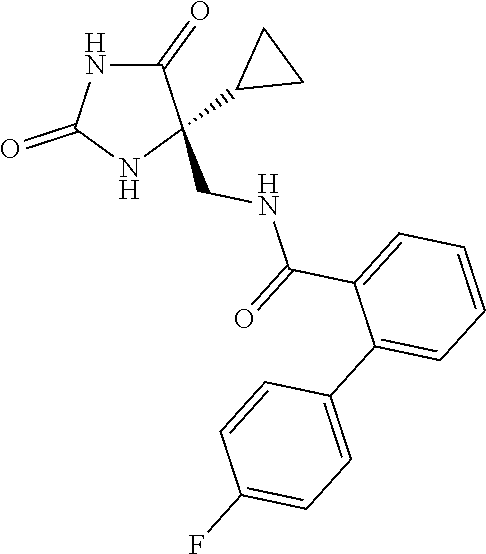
C1(=O)NC(=O)NC1(CNC(C1=CC=CC=C1C1=CC=C(F)C=C1)=O)C1CC1
